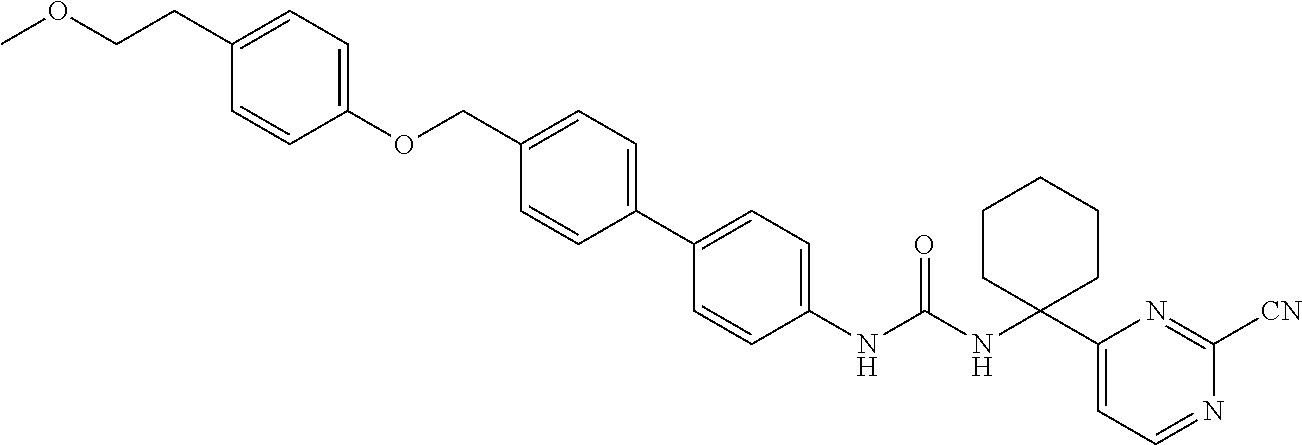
C1(NC(NC2(C3=CC=NC([CN])=N3)CCCCC2)=O)=CC=C(C2=CC=C(COC3=CC=C(CCOC)C=C3)C=C2)C=C1
